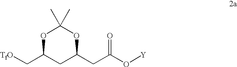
C(C1CC(CC(O[Y])=O)OC(C)(C)O1)[TfO]
